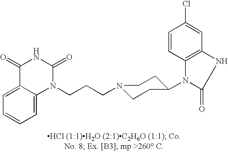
N1(C2CCN(CCCN3C(=O)NC(=O)C4=CC=CC=C34)CC2)C(=O)NC2=C1C=CC(Cl)=C2
